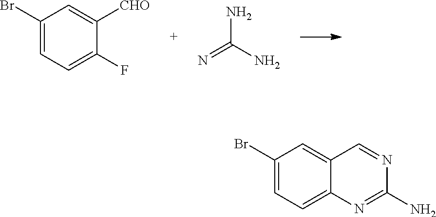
C1(Br)=CC=C(F)C([CHO])=C1.NC(N)=N.C1(Br)=CC=C2C(=C1)C=NC(N)=N2
